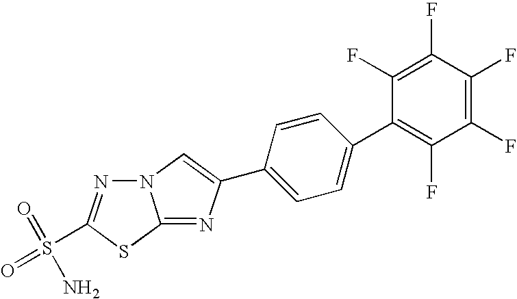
N12N=C(S(=O)(=O)N)SC1=NC(C1=CC=C(C3=C(F)C(F)=C(F)C(F)=C3F)C=C1)=C2
